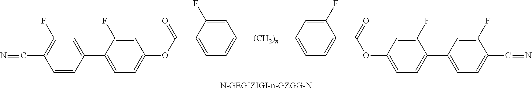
[(CH2)n](C1=CC=C(C(=O)OC2=CC=C(C3=CC(F)=C(C#N)C=C3)C(F)=C2)C(F)=C1)C1=CC=C(C(=O)OC2=CC=C(C3=CC=C(C#N)C(F)=C3)C(F)=C2)C(F)=C1
